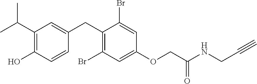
C1(CC2=CC(C(C)C)=C(O)C=C2)=C(Br)C=C(OCC(NCC#C)=O)C=C1Br
